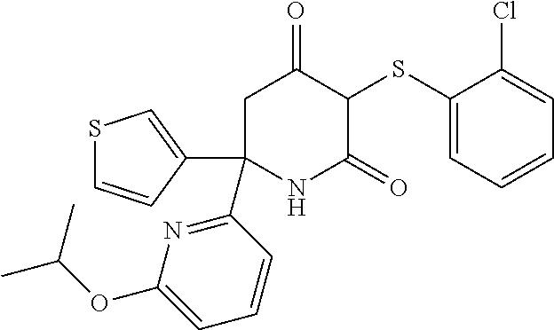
C1(SC2C(=O)CC(C3=CSC=C3)(C3=NC(OC(C)C)=CC=C3)NC2=O)=CC=CC=C1Cl
